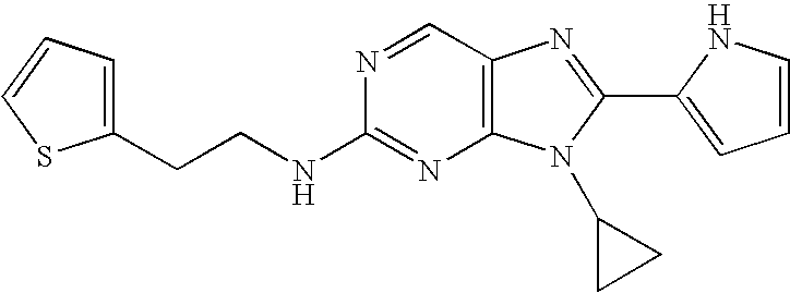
C(CC1=CC=CS1)NC1=NC2=C(C=N1)N=C(C1=CC=CN1)N2C1CC1
